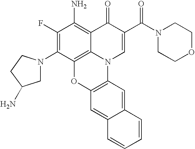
C1(F)=C(N2CC(N)CC2)C2=C3C(=C1N)C(=O)C(C(N1CCOCC1)=O)=CN3C1=C(O2)C=C2C(=C1)C=CC=C2
